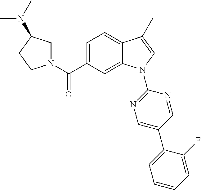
C(C1=CC=C2C(=C1)N(C1=NC=C(C3=CC=CC=C3F)C=N1)C=C2C)(=O)N1CC(N(C)C)CC1
